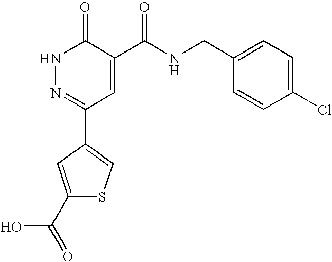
N1N=C(C2=CSC(C(=O)O)=C2)C=C(C(NCC2=CC=C(Cl)C=C2)=O)C1=O
